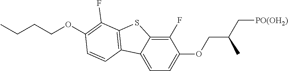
C12=CC=C(OCC(C)C[PO(OH2)])C(F)=C1SC1=C2C=CC(OCCCC)=C1F
